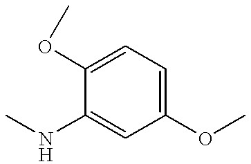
C1(OC)=CC=C(OC)C(NC)=C1
